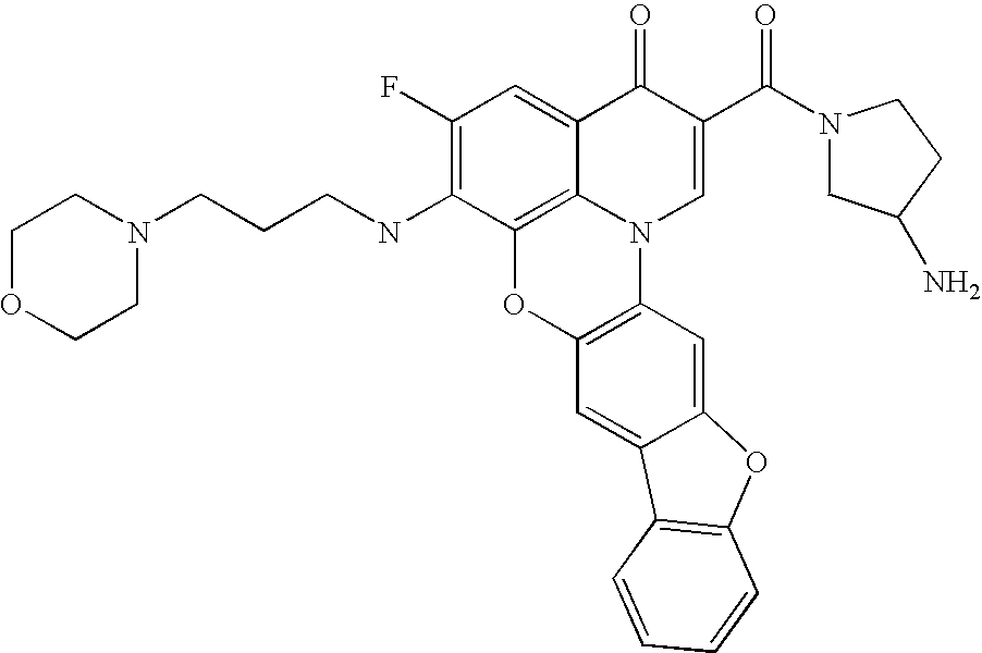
C1(F)=C(NCCCN2CCOCC2)C2=C3C(=C1)C(=O)C(C(N1CC(N)CC1)=O)=CN3C1=C(O2)C=C2C(=C1)OC1=C2C=CC=C1
